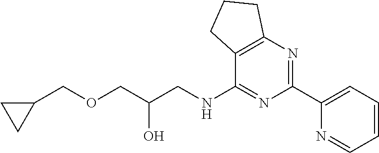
C1=CC=C(C2=NC3=C(C(NCC(COCC4CC4)O)=N2)CCC3)N=C1
